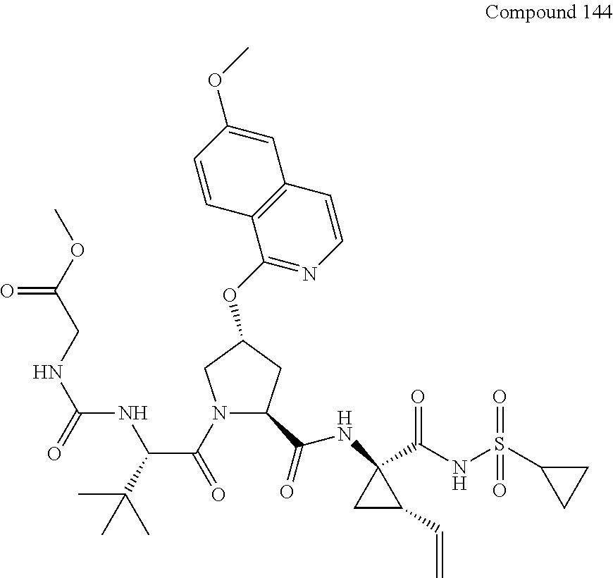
N1(C(=O)C(C(C)(C)C)NC(NCC(OC)=O)=O)C(C(=O)NC2(C(NS(C3CC3)(=O)=O)=O)CC2C=C)CC(OC2=NC=CC3=C2C=CC(OC)=C3)C1
